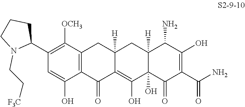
C1(C2CCCN2CC[F3C])=C([OCH3])C2=C(C(O)=C1)C(=O)C1=C(O)C3(O)C([H])(CC1([H])C2)C(N)C(O)=C(C(N)=O)C3=O
